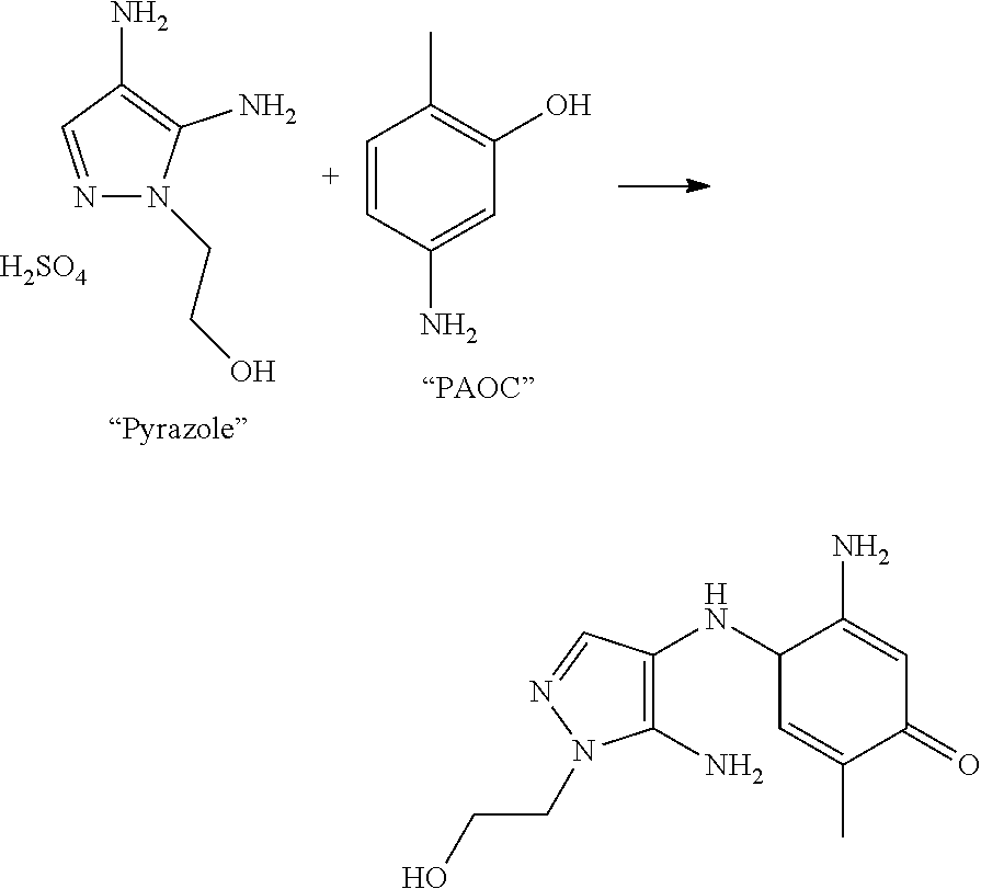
N1=CC(N)=C(N)N1CCO.C1=CC(N)=CC(O)=C1C.[H2SO4].C1(NC2C=C(C)C(=O)C=C2N)=C(N)N(CCO)N=C1
